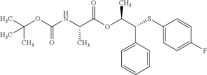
CC(OC(NC(C(OC(C(SC1=CC=C(F)C=C1)C1=CC=CC=C1)C)=O)C)=O)(C)C
